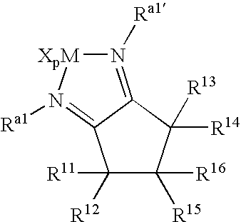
N1([Ra1])=C2C(=N([Ra1])[XpM]1)C([R11])([R12])C([R15])([R16])C2([R14])[R13]
